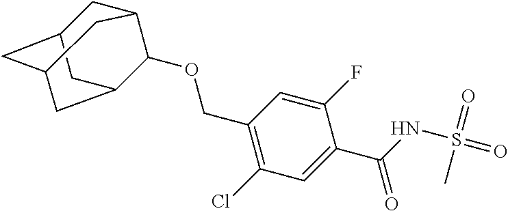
C(C1=C(Cl)C=C(C(=O)NS(=O)(=O)C)C(F)=C1)OC1C2CC3CC(CC1C3)C2
